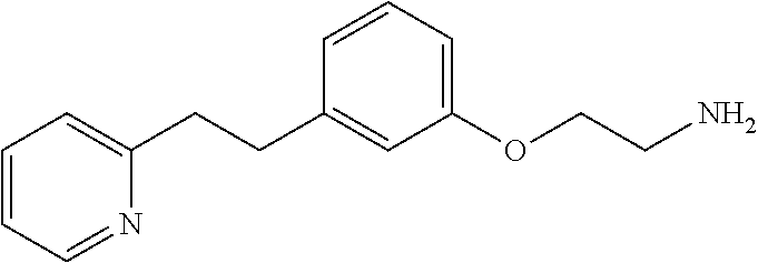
C1(CCC2=CC(OCCN)=CC=C2)=CC=CC=N1
